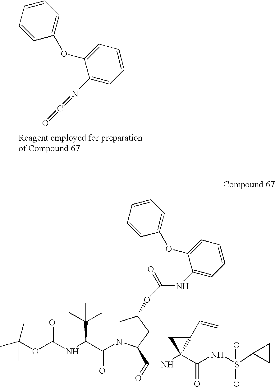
C(=O)=NC1=CC=CC=C1OC1=CC=CC=C1.CC(OC(NC(C(N1CC(OC(=O)NC2=CC=CC=C2OC2=CC=CC=C2)CC1C(=O)NC1(C(=O)NS(=O)(C2CC2)=O)C(C=C)C1)=O)C(C)(C)C)=O)(C)C
